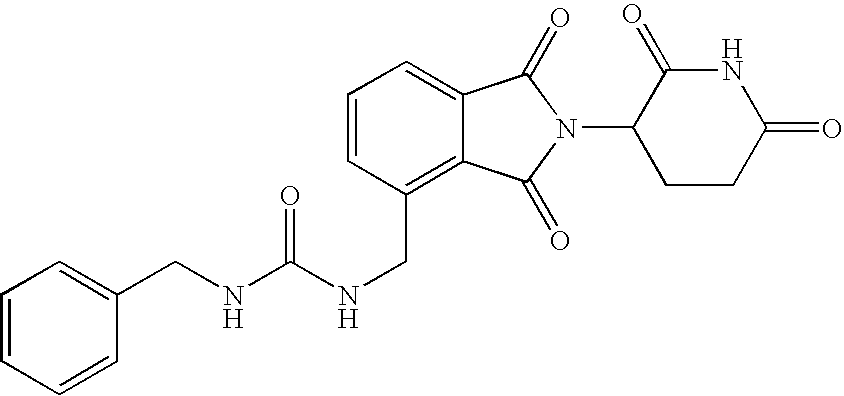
C1=CC=C2C(=C1CNC(NCC1=CC=CC=C1)=O)C(=O)N(C1CCC(=O)NC1=O)C2=O
